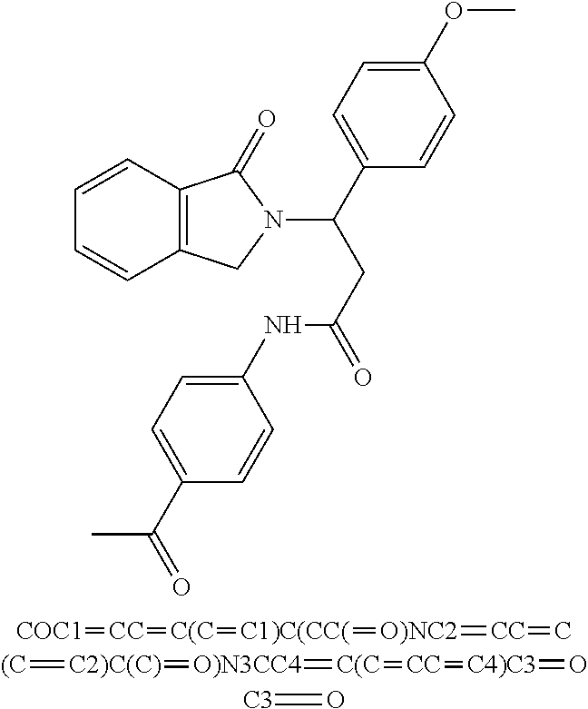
C1=CC2=C(C=C1)CN(C(C1=CC=C(OC)C=C1)CC(=O)NC1=CC=C(C(=O)C)C=C1)C2=O.[COC1]=[CC]=[C(C]=[C1)C(CC(]=[O)NC2]=[CC]=C.[(C]=[C2)C(C)]=[O)N3CC4]=[C(C]=[CC]=[C4)C3]=O.[C3]=O
